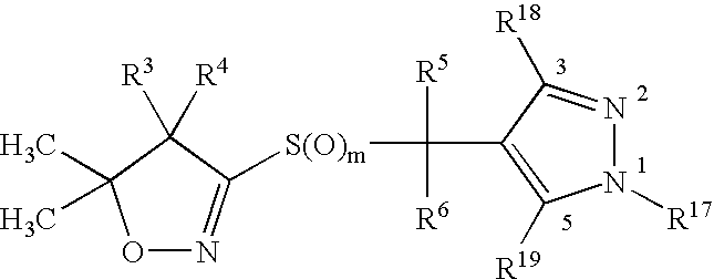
O1N=C([S(O)m]C([R5])([R6])C2=C([R19])N([R17])N=C2[R18])C([R4])([R3])C1(C)C
